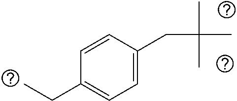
C1=C(CC(C)(C)C)C=CC(CC)=C1
